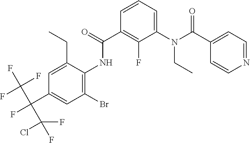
C1=C(CC)C(NC(C2=C(F)C(N(CC)C(=O)C3=CC=NC=C3)=CC=C2)=O)=C(Br)C=C1C(F)(C(F)(F)F)C(F)(Cl)F
